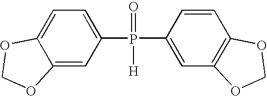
C1=C(P(C2=CC3=C(C=C2)OCO3)(=O)[H])C=C2C(=C1)OCO2
